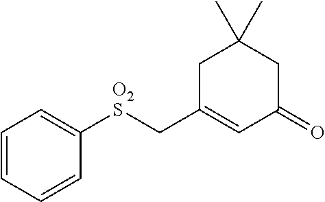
C(C1=CC(=O)CC(C)(C)C1)[O2S]C1=CC=CC=C1
